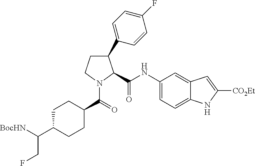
C1(C2=CC=C(F)C=C2)CCN(C(C2CCC(C([BocHN])CF)CC2)=O)C1C(NC1=CC=C2C(=C1)C=C([CO2Et])N2)=O
